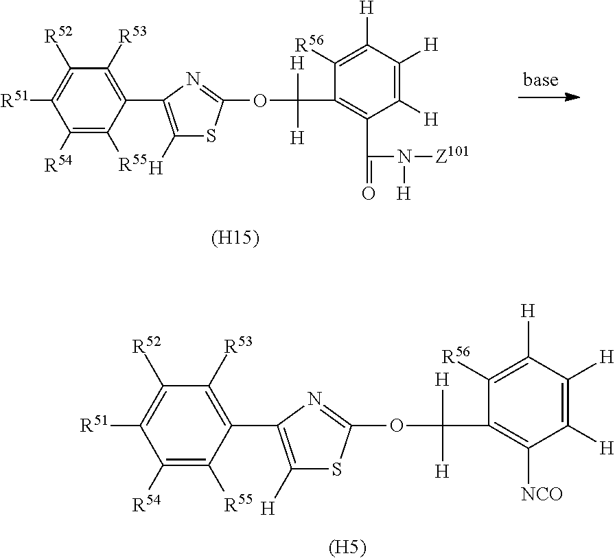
C1([R54])=C([R55])C(C2=C([H])SC(OC([H])([H])C3=C(C(=O)N([H])[Z101])C([H])=C([H])C([H])=C3[R56])=N2)=C([R53])C([R52])=C1[R51].[(H15)].C1([R54])=C([R55])C(C2=C([H])SC(OC([H])([H])C3=C([NCO])C([H])=C([H])C([H])=C3[R56])=N2)=C([R53])C([R52])=C1[R51].[(H5)]
